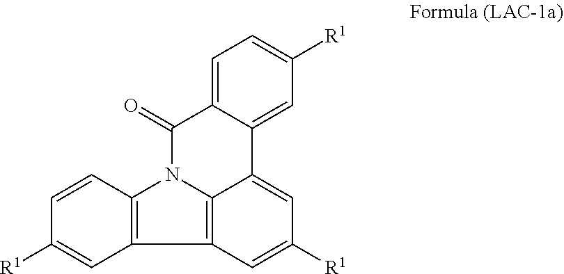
C1=C2C(=CC([R1])=C1)C1=CC([R1])=CC3=C1N(C2=O)C1=C3C=C([R1])C=C1
